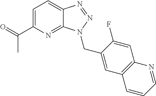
C(=O)(C1=CC=C2C(=N1)N(CC1=CC3=C(C=C1F)N=CC=C3)N=N2)C
